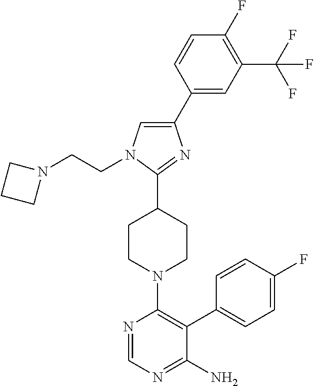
C1(C2=CN(CCN3CCC3)C(C3CCN(C4=C(C5=CC=C(F)C=C5)C(N)=NC=N4)CC3)=N2)=CC(C(F)(F)F)=C(F)C=C1
